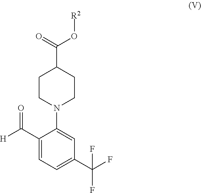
C1CN(C2=CC(C(F)(F)F)=CC=C2C([H])=O)CCC1C(O[R2])=O
